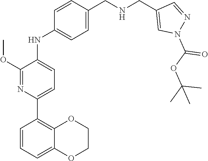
O(C(C)(C)C)C(N1N=CC(CNCC2=CC=C(NC3=CC=C(C4=C5OCCOC5=CC=C4)N=C3OC)C=C2)=C1)=O
